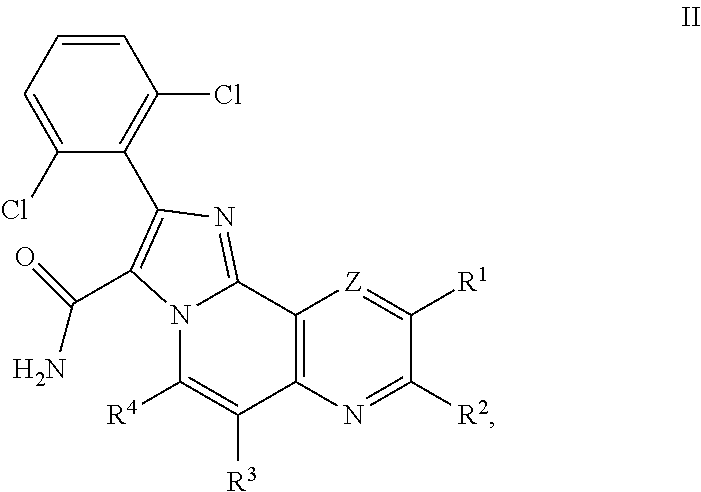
C1([R4])=C([R3])C2=C(C3=NC(C4=C(Cl)C=CC=C4Cl)=C(C(N)=O)N13)[Z]=C([R1])C([R2])=N2
